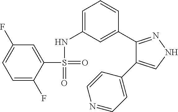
C1=C(S(=O)(=O)NC2=CC=CC(C3=NNC=C3C3=CC=NC=C3)=C2)C(F)=CC=C1F
